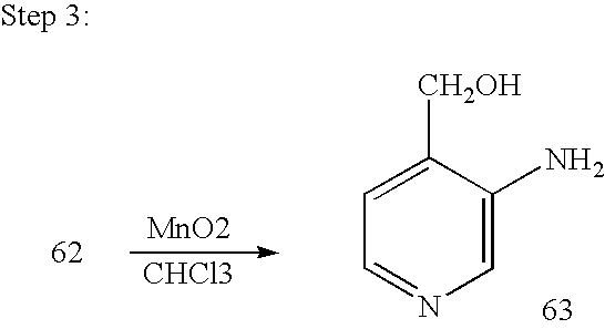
C1=NC=C(N)C([CH2OH])=C1.[CHCl3].[MnO2]
